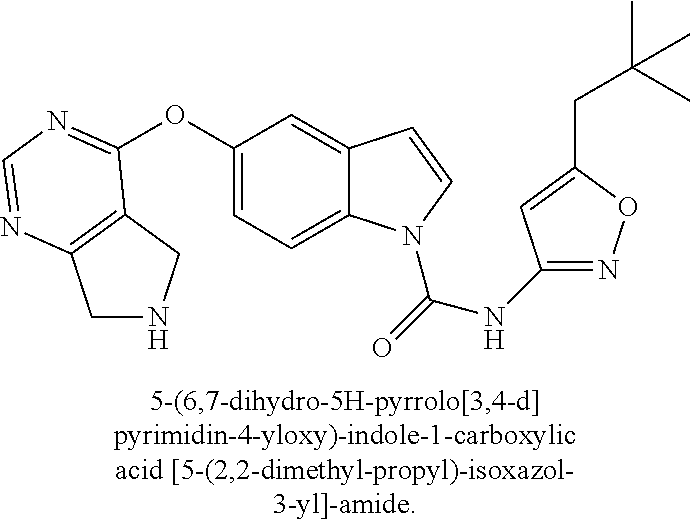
O(C1=CC=C2C(=C1)C=CN2C(=O)NC1=NOC(CC(C)(C)C)=C1)C1=NC=NC2=C1CNC2
